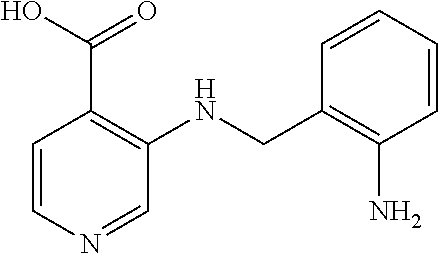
C1=CN=CC(NCC2=C(N)C=CC=C2)=C1C(O)=O
